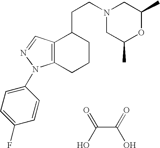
C12=C(N(C3=CC=C(F)C=C3)N=C1)CCCC2CCN1CC(C)OC(C)C1.C(C(=O)O)(O)=O
